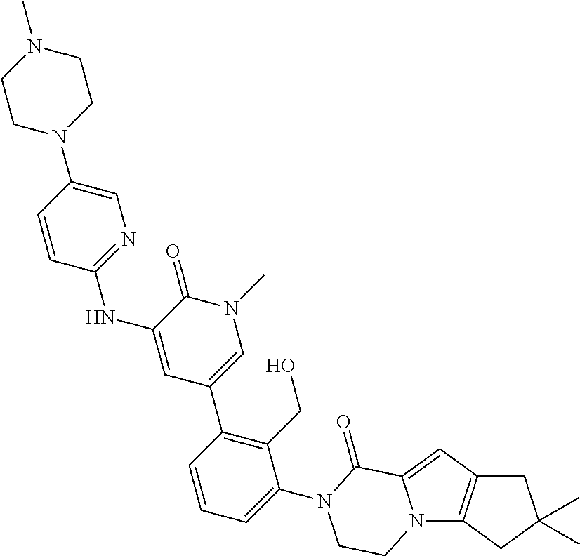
C1CN(C2=CN=C(NC3=CC(C4=C(CO)C(N5C(=O)C6=CC7=C(N6CC5)CC(C)(C)C7)=CC=C4)=CN(C)C3=O)C=C2)CCN1C
